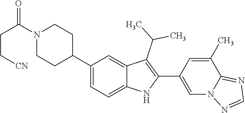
C1N(C(CC[CN])=O)CCC(C2=CC=C3C(=C2)C(C(C)C)=C(C2=CN4C(=NC=N4)C(C)=C2)N3)C1
